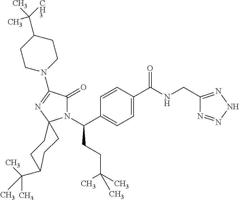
C1=C(C(=O)NCC2=NNN=N2)C=CC(C(N2C(=O)C(N3CCC(C([CH3])(C)C)CC3)=NC23CCC(C(C)(C)C)CC3)CCC(C)(C)C)=C1
